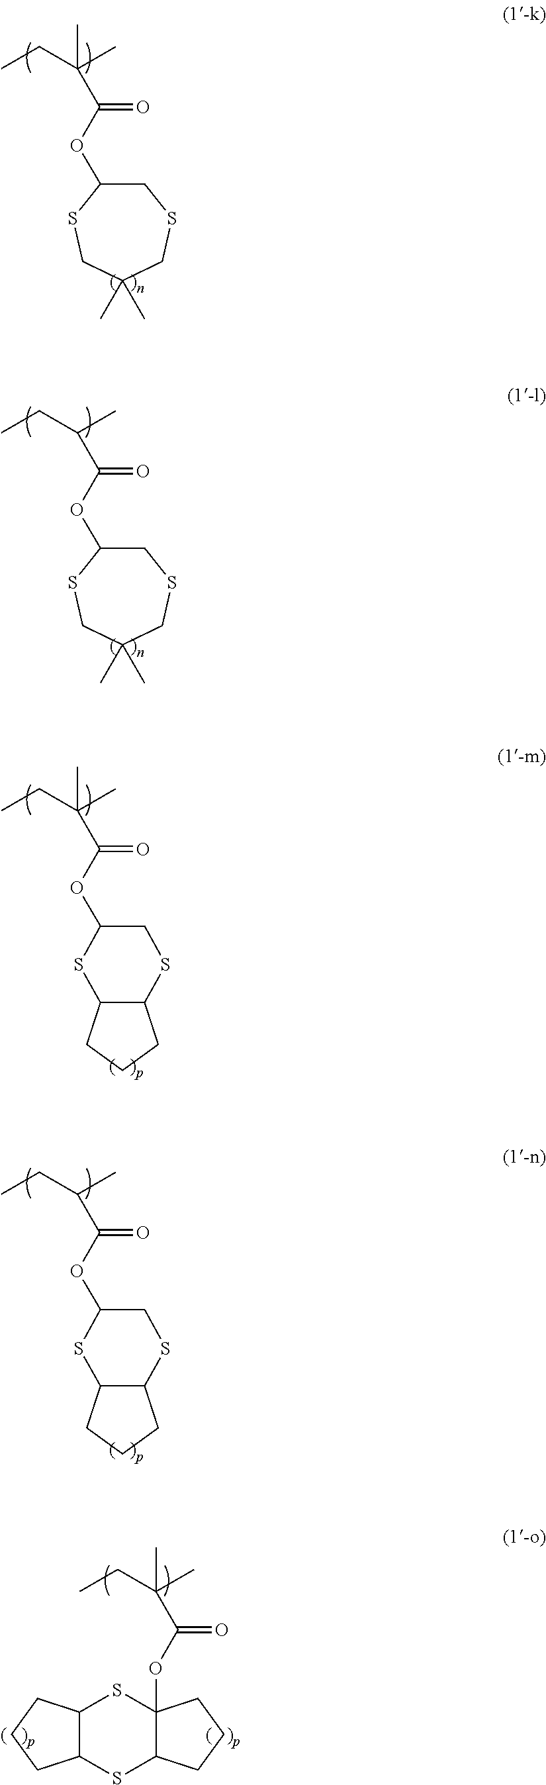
CCC(C)(C(OC1CSCC(C)(C)CS1)=O)C.CCC(C)C(OC1CSCC(C)(C)CS1)=O.CCC(C)(C(OC1SC2C(SC1)CCC2)=O)C.CCC(C)C(OC1SC2C(SC1)CCC2)=O.CCC(C)(C(OC12SC3C(SC1CCC2)CCC3)=O)C
